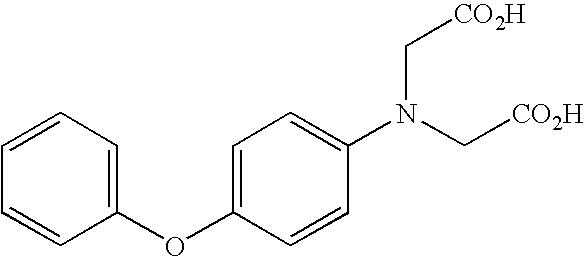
C1=CC=C(OC2=CC=C(N(C[CO2H])C[CO2H])C=C2)C=C1
